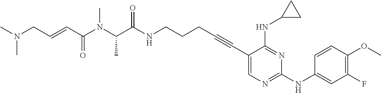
C1(C#CCCCNC(C(N(C(C=CCN(C)C)=O)C)C)=O)=CN=C(NC2=CC(F)=C(OC)C=C2)N=C1NC1CC1
